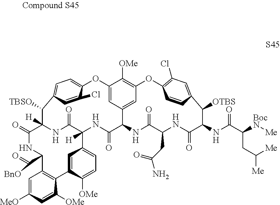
C1=C2C([OMe])=CC=C1C1([H])C(=O)NC([H])(C(=O)NC(C([BnO])=O)C3=C2C([OMe])=CC([MeO])=C3)C([TBSO])C2=CC=C(C(Cl)=C2)OC2=CC3=CC(=C2[OMe])OC2=C(Cl)C=C(C([OTBS])C(NC(C([BocN][Me])CC([Me])[Me])=O)C(=O)NC(CC(N)=O)C(=O)NC3C(=O)N1)C=C2
